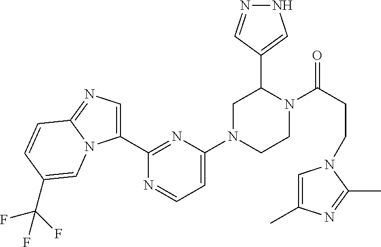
C1(C2=NC(N3CCN(C(=O)CCN4C=C(C)N=C4C)C(C4=CNN=C4)C3)=CC=N2)=CN=C2N1C=C(C(F)(F)F)C=C2
